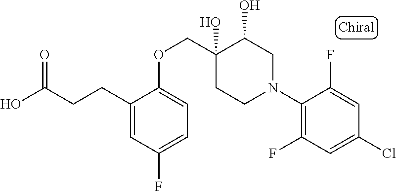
C(CC1=CC(F)=CC=C1OCC1(O)C(O)CN(C2=C(F)C=C(Cl)C=C2F)CC1)C(=O)O
